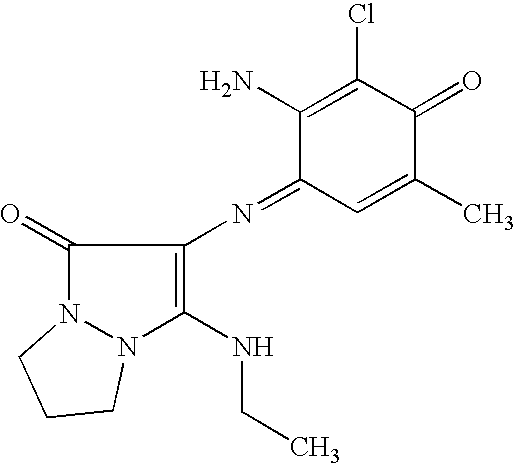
C1(=O)N2N(C(NCC)=C1N=C1C=C(C)C(=O)C(Cl)=C1N)CCC2
